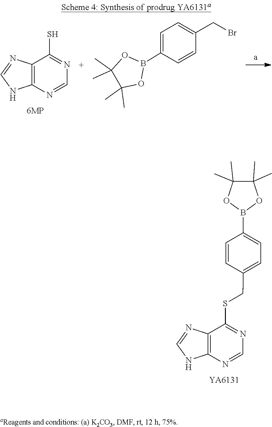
C1=NC2=C(N=CN2)C(S)=N1.C1(B2OC(C)(C)C(C)(C)O2)=CC=C(CBr)C=C1.B1(C2=CC=C(CSC3=NC=NC4=C3N=CN4)C=C2)OC(C)(C)C(C)(C)O1.[YA6131]
